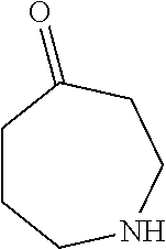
C1CCNCCC1=O
